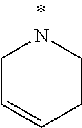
C1C=CCCN1
